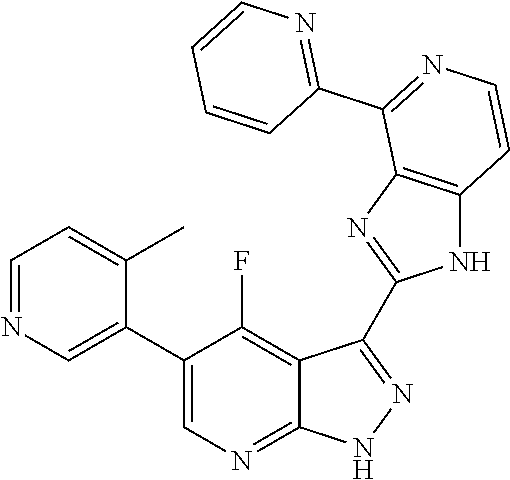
C1=NC=C(C2=CN=C3C(=C2F)C(C2=NC4=C(N2)C=CN=C4C2=NC=CC=C2)=N[N H]3)C(C)=C1
